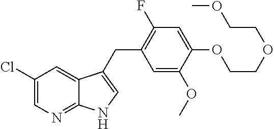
C1(Cl)=CN=C2C(=C1)C(CC1=C(F)C=C(OCCOCCOC)C(OC)=C1)=CN2
